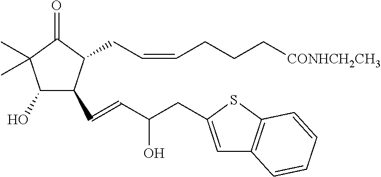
C1(O)C(C=CC(CC2=CC3=C(S2)C=CC=C3)O)C(CC=CCCC[CONHCH2CH3])C(=O)C1(C)C
